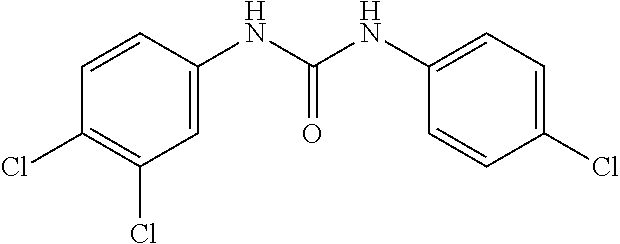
C1=CC(Cl)=C(Cl)C=C1NC(NC1=CC=C(Cl)C=C1)=O
